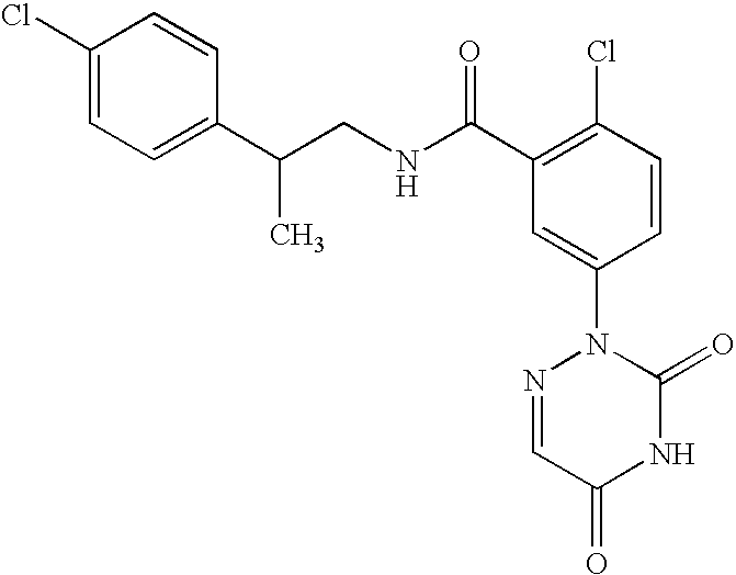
N(C(C1=C(Cl)C=CC(N2N=CC(=O)NC2=O)=C1)=O)CC(C1=CC=C(Cl)C=C1)C
